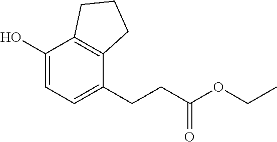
C1(O)=CC=C(CCC(OCC)=O)C2=C1CCC2
